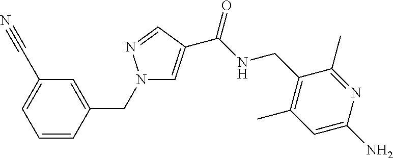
C1(C)=C(CNC(=O)C2=CN(CC3=CC(C#N)=CC=C3)N=C2)C(C)=NC(N)=C1
